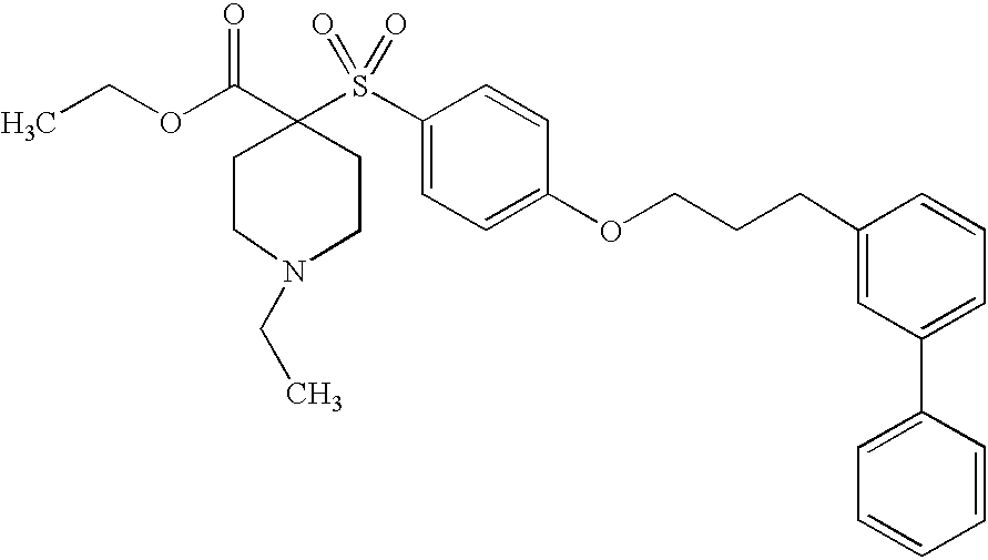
C1(S(C2(C(OCC)=O)CCN(CC)CC2)(=O)=O)=CC=C(OCCCC2=CC(C3=CC=CC=C3)=CC=C2)C=C1
